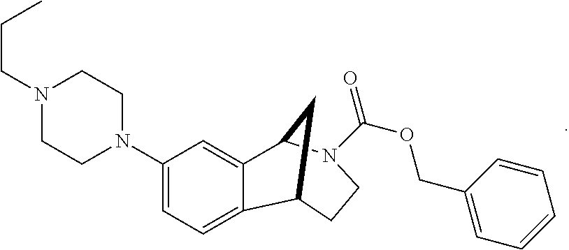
C1(N2CCN(CCC)CC2)=CC=C2C(=C1)C1N(C(OCC3=CC=CC=C3)=O)CCC2C1
